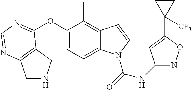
O(C1=CC=C2C(=C1C)C=CN2C(=O)NC1=NOC(C2([CF3])CC2)=C1)C1=NC=NC2=C1CNC2
